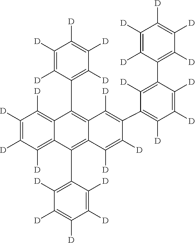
C1([D])=C([D])C([D])=C([D])C([D])=C1C1=C2C(=C(C3=C([D])C([D])=C([D])C([D])=C3[D])C3=C([D])C([D])=C([D])C([D])=C31)C([D])=C([D])C(C1=C([D])C([D])=C([D])C(C3=C([D])C([D])=C([D])C([D])=C3[D])=C1[D])=C2[D]
